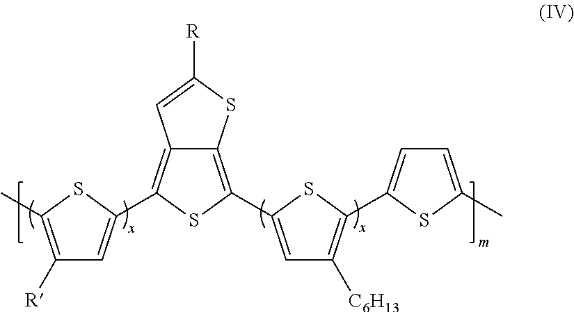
C12=C(C3=CC([R])=C(C)S3)SC(C3=CC([C6H13])=C(C4=CC=C(C)S4)S3)=C1SC([R])=C2
